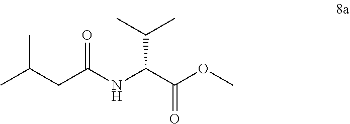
O(C)C(C(NC(CC(C)C)=O)C(C)C)=O
